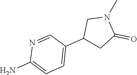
C1(C2=CC=C(N)N=C2)CC(=O)N(C)C1
